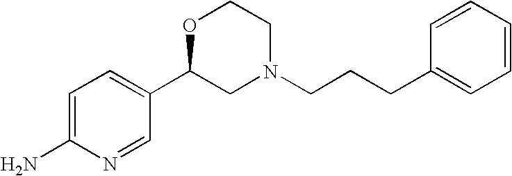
C1=C(N)N=CC(C2CN(CCCC3=CC=CC=C3)CCO2)=C1
